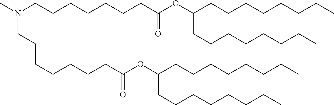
C(C(=O)OC(CCCCCCCC)CCCCCCCC)CCCCCCN(CCCCCCCC(=O)OC(CCCCCCCC)CCCCCCCC)C
